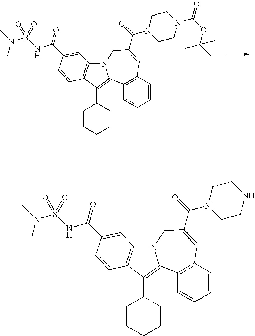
C1(C2CCCCC2)=C2C3=C(C=CC=C3)C=C(C(N3CCN(C(OC(C)(C)C)=O)CC3)=O)CN2C2=C1C=CC(C(NS(N(C)C)(=O)=O)=O)=C2.C1(C2CCCCC2)=C2C3=C(C=CC=C3)C=C(C(N3CCNCC3)=O)CN2C2=C1C=CC(C(NS(N(C)C)(=O)=O)=O)=C2
